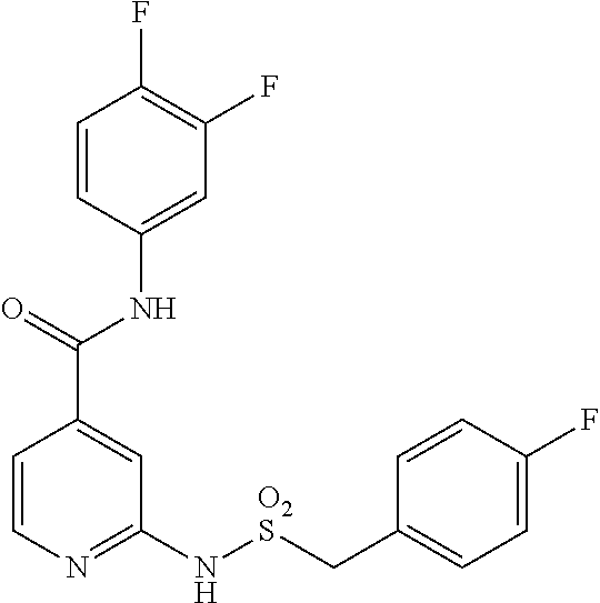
C1=CN=C(N[O2S]CC2=CC=C(F)C=C2)C=C1C(=O)NC1=CC(F)=C(F)C=C1
